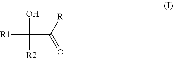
C(C([R])=O)(O)([R1])[R2]
